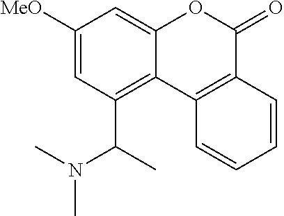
C1([MeO])=CC(C(C)N(C)C)=C2C(=C1)OC(=O)C1=C2C=CC=C1
